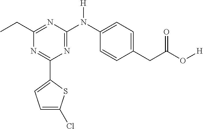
C1(C2=CC=C(Cl)S2)=NC(CC)=NC(N(C2=CC=C(CC(O[H])=O)C=C2)[H])=N1
